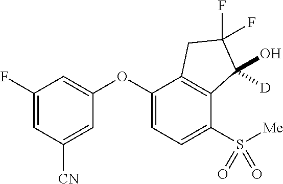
C1(F)=CC([CN])=CC(OC2=CC=C(S(=O)(=O)[Me])C3=C2CC(F)(F)C3(O)[D])=C1
